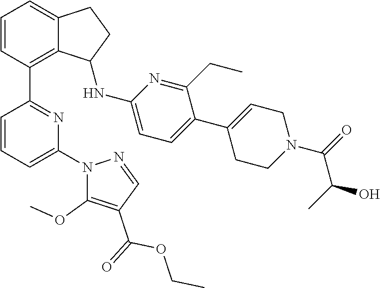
C1=CC(C2=NC(N3C(OC)=C(C(=O)OCC)C=N3)=CC=C2)=C2C(=C1)CCC2NC1=CC=C(C2=CCN(C(=O)C(C)O)CC2)C(CC)=N1
